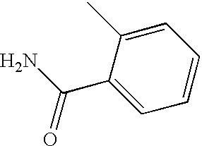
C1=C(C(N)=O)C(C)=CC=C1
